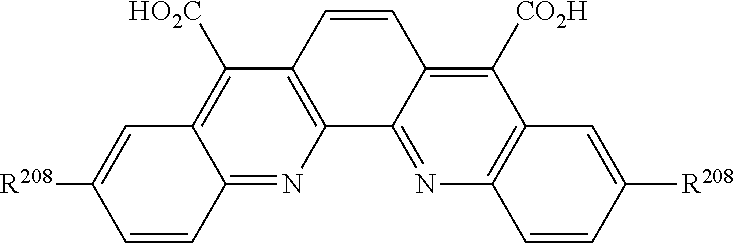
C12=NC3=C(C([HO2C])=C1C=C([R208])C=C2)C=CC1=C([CO2H])C2=C(N=C31)C=CC([R208])=C2
